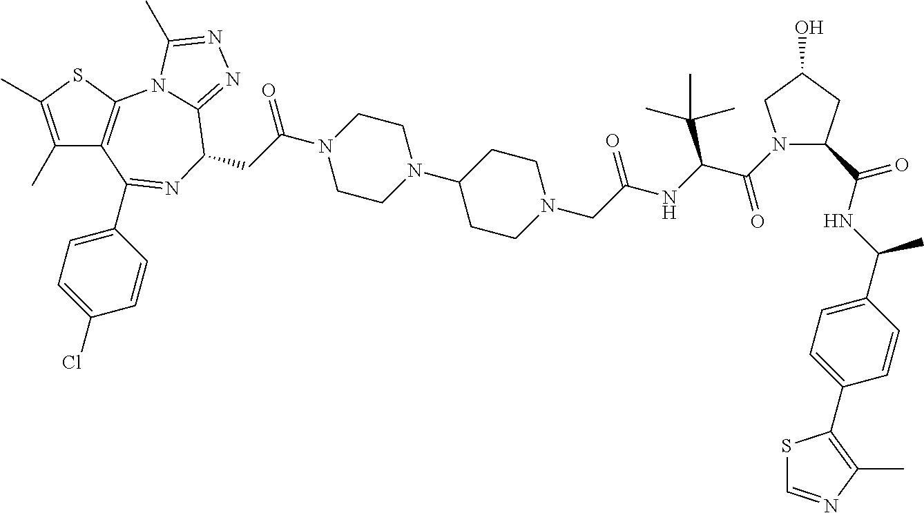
C1(C)=C(C)SC2=C1C(C1=CC=C(Cl)C=C1)=NC(CC(N1CCN(C3CCN(CC(NC(C(N4C(C(NC(C5=CC=C(C6=C(C)N=CS6)C=C5)C)=O)CC(O)C4)=O)C(C)(C)C)=O)CC3)CC1)=O)C1=NN=C(C)N21
